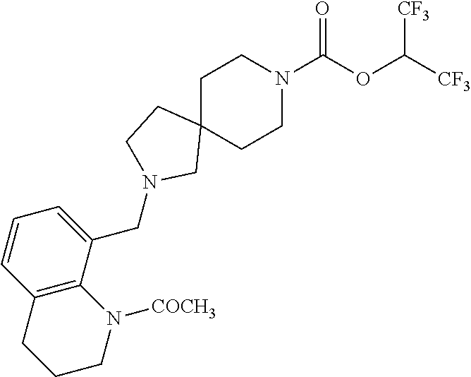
C1C2(CCN(C(OC([CF3])[CF3])=O)C1)CCN(CC1=CC=CC3=C1N([COCH3])CCC3)C2
